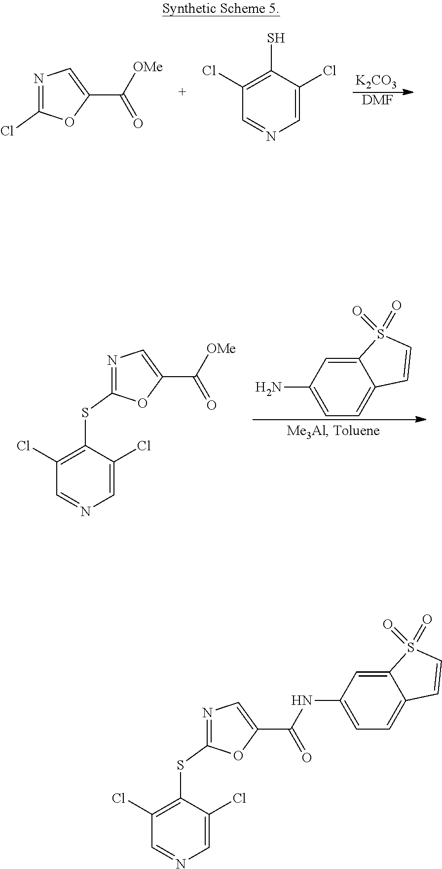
[K2CO3].[DMF].N1=C(Cl)OC(C([OMe])=O)=C1.C1(S)=C(Cl)C=NC=C1Cl.C12=CC(N)=CC=C1C=CS2(=O)=O.N1=C(SC2=C(Cl)C=NC=C2Cl)OC(C([OMe])=O)=C1.N1=C(SC2=C(Cl)C=NC=C2Cl)OC(C(NC2=CC=C3C(=C2)S(=O)(=O)C=C3)=O)=C1
